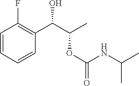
C1=CC=CC(C(C(C)OC(=O)NC(C)C)O)=C1F
